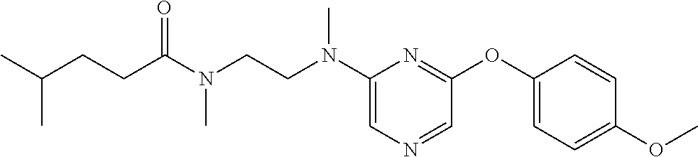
C1(N(CCN(C(CCC(C)C)=O)C)C)=CN=CC(OC2=CC=C(OC)C=C2)=N1
